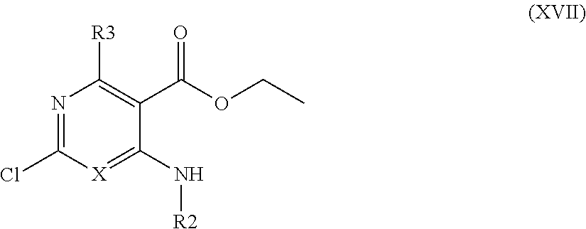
N1=C(Cl)[X]=C(N[R2])C(C(OCC)=O)=C1[R3]
